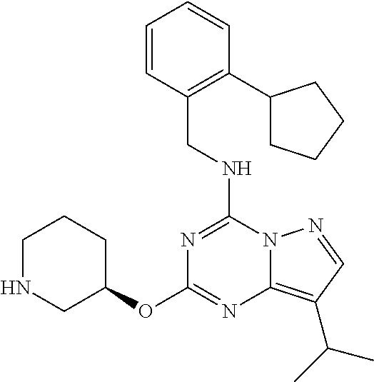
C1NCC(OC2=NC3=C(C(C)C)C=NN3C(NCC3=C(C4CCCC4)C=CC=C3)=N2)CC1
